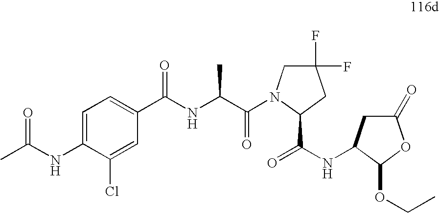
C1=C(NC(C)=O)C(Cl)=CC(C(NC(C(=O)N2CC(F)(F)CC2C(NC2CC(=O)OC2OCC)=O)C)=O)=C1
